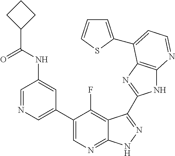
C1=NC=C(C2=CN=C3C(=C2F)C(C2=NC4=C(N2)N=CC=C4C2=CC=CS2)=NN3)C=C1NC(C1CCC1)=O
